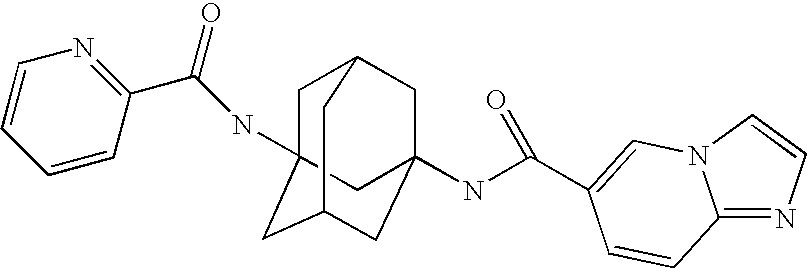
C1C2CC3(NC(=O)C4=CN5C(=NC=C5)C=C4)CC(CC1(NC(C1=NC=CC=C1)=O)C3)C2
